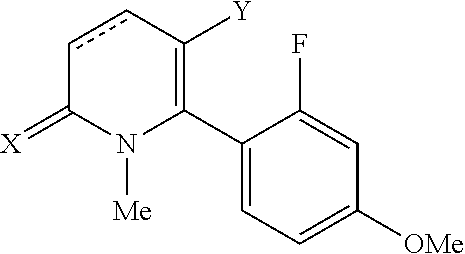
C1(C2=C([Y])ccC(=[X])N2[Me])=CC=C([OMe])C=C1F
